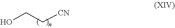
OCC[CN]
